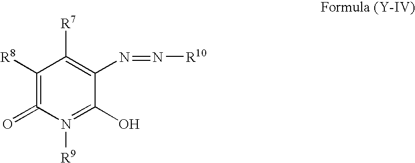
C1([R8])=C(=O)N([R9])=C(O)C(N=N[R10])=C1[R7]
